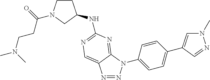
C1(N2N=NC3=CN=C(NC4CCN(C(=O)CCN(C)C)C4)N=C23)=CC=C(C2=CN(C)N=C2)C=C1
